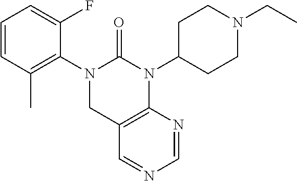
C1=CC(C)=C(N2CC3=C(N(C4CCN(CC)CC4)C2=O)N=CN=C3)C(F)=C1
